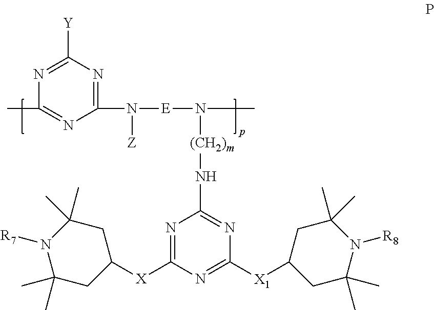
N1=C([Y])N=C(N([E]N(C)[(CH2)m]NC2=NC([X1]C3CC(C)(C)N([R8])C(C)(C)C3)=NC([X]C3CC(C)(C)N([R7])C(C)(C)C3)=N2)[Z])N=C1C
